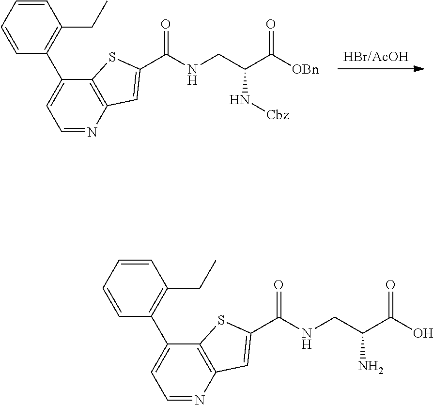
N1=CC=C(C2=C(CC)C=CC=C2)C2=C1C=C(C(NCC(C([OBn])=O)N[Cbz])=O)S2.N1=CC=C(C2=C(CC)C=CC=C2)C2=C1C=C(C(NCC(C(O)=O)N)=O)S2
